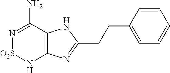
C12=C(C(N)=N[O2S]N1)NC(CCC1=CC=CC=C1)=N2
